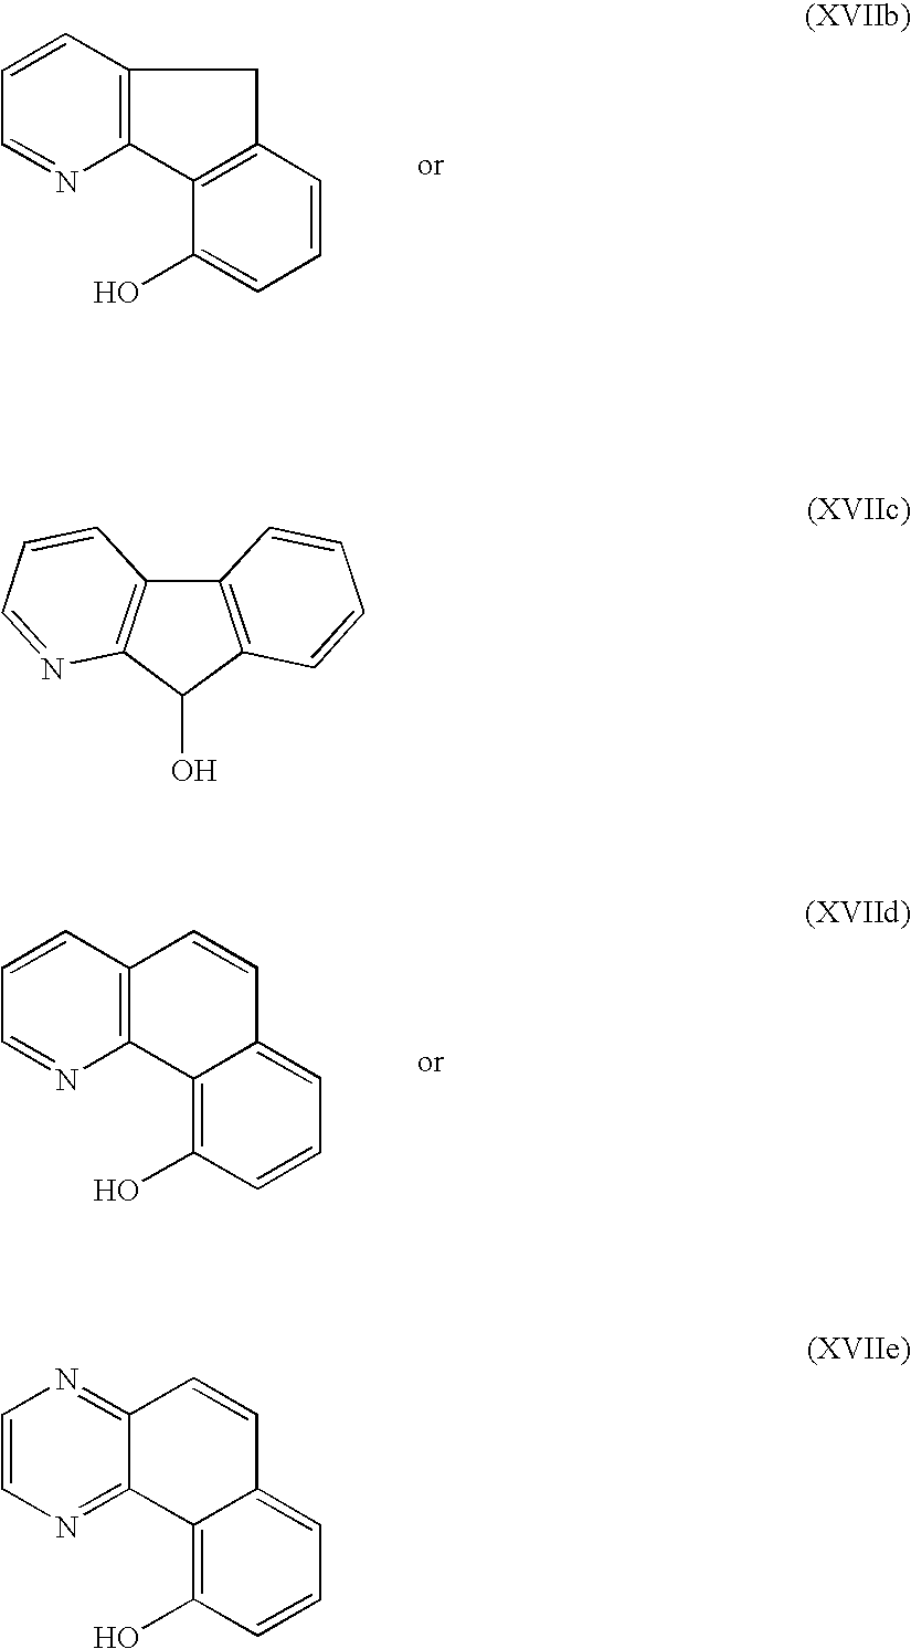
C1=CC2=C(N=C1)C1=C(C2)C=CC=C1O.C1=CC2=C(N=C1)C1=C(O)C=CC=C1C=C2.C12=C(C(O)C3=C1C=CC=N3)C=CC=C2.C1=CN=C2C(=N1)C=CC1=CC=CC(O)=C21
